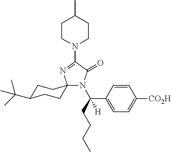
N1(C2=NC3(N(C(CCCC)(C4=CC=C([CO2H])C=C4)[H])C2=O)CCC(C(C)(C)C)CC3)CCC(C)CC1
